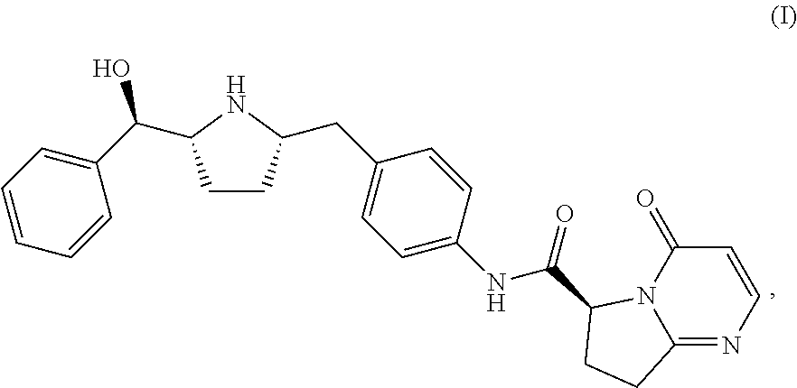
C1CC(CC2=CC=C(NC(=O)C3N4C(=O)C=CN=C4CC3)C=C2)NC1C(C1=CC=CC=C1)O
